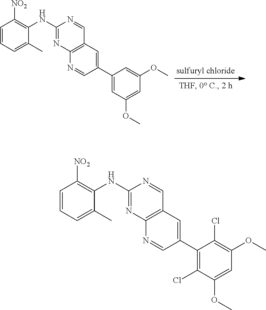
C1(NC2=C([NO2])C=CC=C2C)=NC2=C(C=N1)C=C(C1=CC(OC)=CC(OC)=C1)C=N2.C1(NC2=C([NO2])C=CC=C2C)=NC2=C(C=N1)C=C(C1=C(Cl)C(OC)=CC(OC)=C1Cl)C=N2
